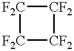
[F2C]1[F2C][CF2][CF2]1
